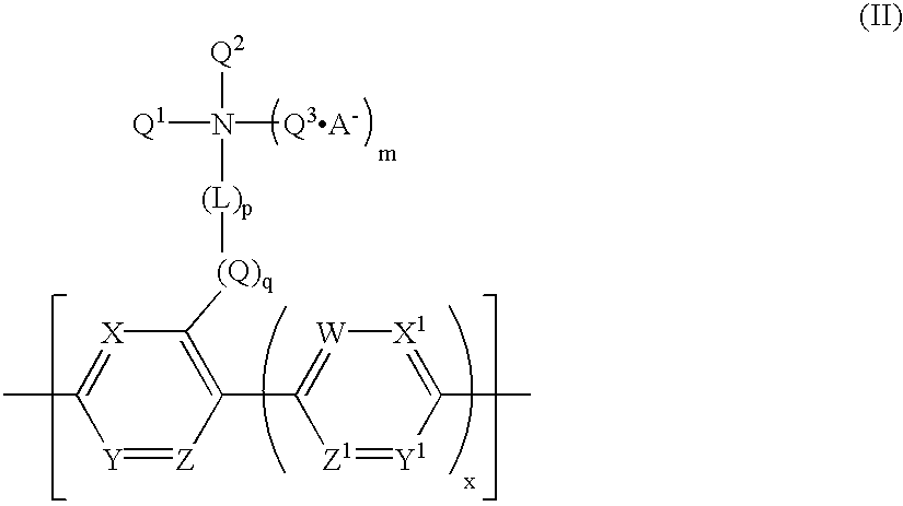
[Q1]N([Q2])([(L)p][(Q)q]C1=C(C2=[W][X1]=C(C)[Y1]=[Z1]2)[Z]=[Y]C(C)=[X]1)[Q3A-].[m]
